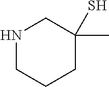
N1CCCC(C)(S)C1
